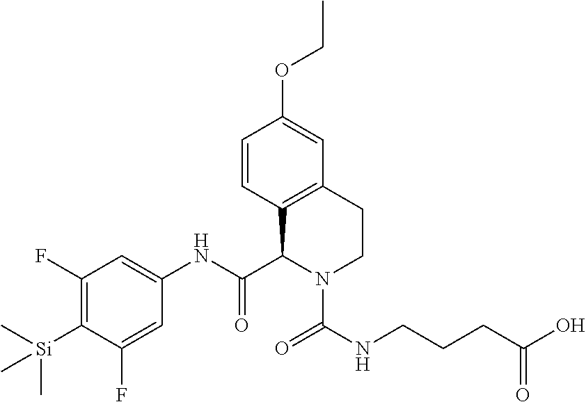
C1(F)=C([Si](C)(C)C)C(F)=CC(NC(=O)C2C3=C(C=C(OCC)C=C3)CCN2C(NCCCC(O)=O)=O)=C1
